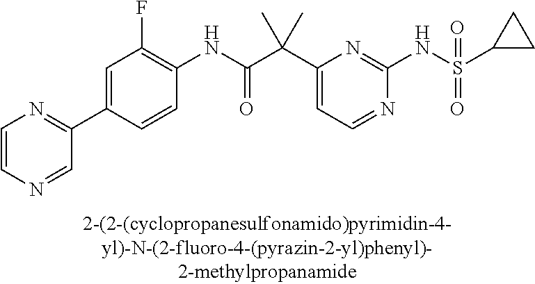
C1(NC(=O)C(C2=CC=NC(NS(=O)(=O)C3CC3)=N2)(C)C)=C(F)C=C(C2=NC=CN=C2)C=C1
